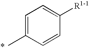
C1=C(C)C=CC([R1-1])=C1
